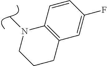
C1=CC2=C(C=C1F)CCCN2C
